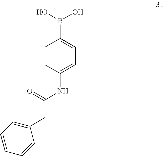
C1=CC(NC(=O)CC2=CC=CC=C2)=CC=C1B(O)O
